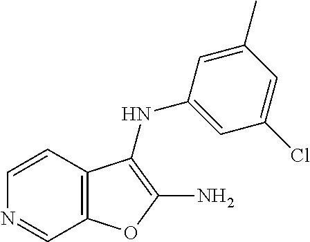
C12=C(C=CN=C1)C(NC1=CC(Cl)=CC(C)=C1)=C(N)O2
